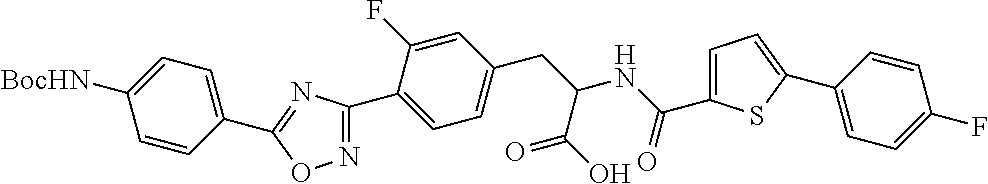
C1(C2=CC=C(CC(NC(C3=CC=C(C4=CC=C(F)C=C4)S3)=O)C(O)=O)C=C2F)=NOC(C2=CC=C([BocHN])C=C2)=N1
